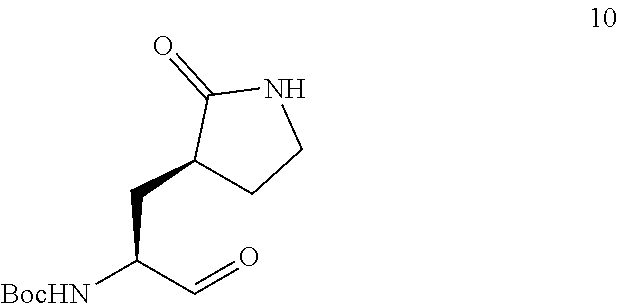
C(C(C=O)[BocHN])C1CCNC1=O
